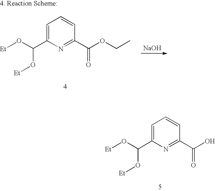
C1=C(C(O[Et])O[Et])N=C(C(O)=O)C=C1.C1=C(C(O[Et])O[Et])N=C(C(OCC)=O)C=C1.[NaOH]
